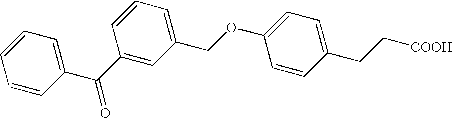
C1(CC[COOH])=CC=C(OCC2=CC=CC(C(C3=CC=CC=C3)=O)=C2)C=C1
